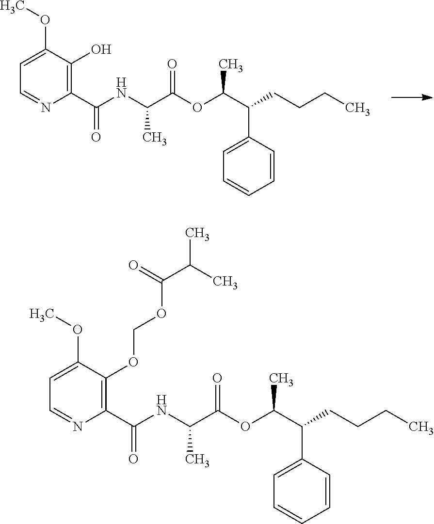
C(CCC)C(C(OC(C(NC(C1=C(OCOC(C(C)C)=O)C(OC)=CC=N1)=O)C)=O)C)C1=CC=CC=C1.C(CCC)C(C(OC(C(NC(C1=C(O)C(OC)=CC=N1)=O)C)=O)C)C1=CC=CC=C1
